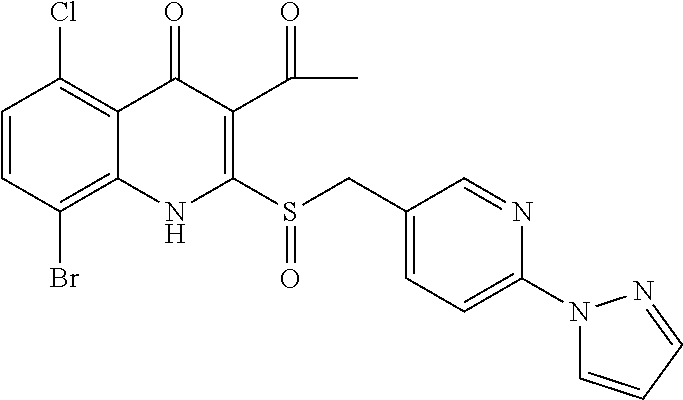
C1=CC(Br)=C2C(=C1Cl)C(=O)C(C(=O)C)=C(S(CC1=CC=C(N3C=CC=N3)N=C1)=O)N2
